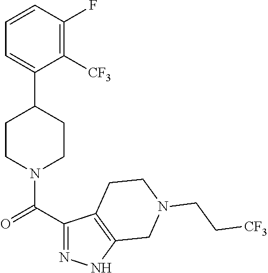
C1=CC(F)=C([CF3])C(C2CCN(C(C3=NNC4=C3CCN(CC[CF3])C4)=O)CC2)=C1
